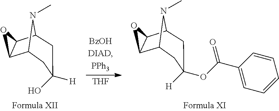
C1C([H])(O)CC2C3C(C1N2C)O3.C1C(OC(C2=CC=CC=C2)=O)([H])CC2C3C(C1N2C)O3.[THF]
